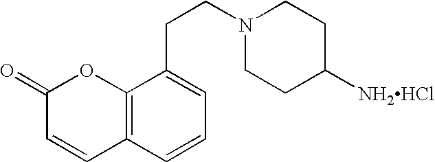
C12=C(C=CC=C1CCN1CCC([NH2HCl])CC1)C=CC(=O)O2
